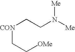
[CON](CC[OMe])CCN([Me])[Me]
